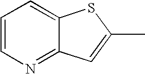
C1=CN=C2C(=C1)SC(C)=C2
